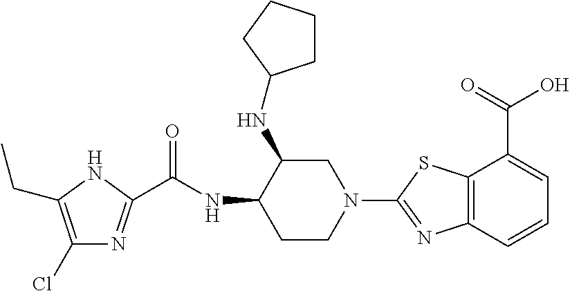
C1(Cl)=C(CC)NC(C(NC2CCN(C3=NC4=C(S3)C(C(=O)O)=CC=C4)CC2NC2CCCC2)=O)=N1
